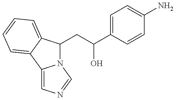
N12C(CC(C3=CC=C(N)C=C3)O)C3=CC=CC=C3C1=CN=C2
